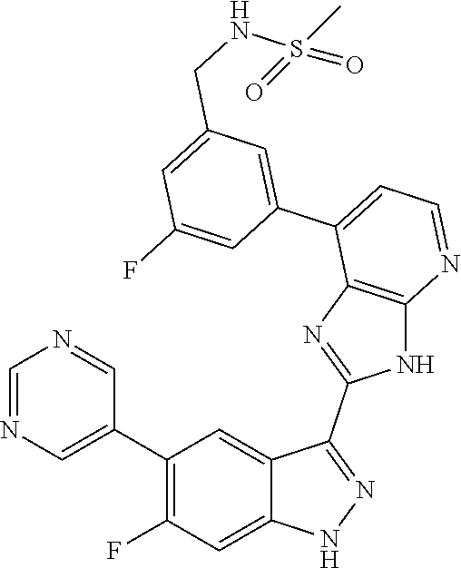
C1=NC=C(C2=C(F)C=C3C(=C2)C(C2=NC4=C(N2)N=CC=C4C2=CC(CNS(=O)(C)=O)=CC(F)=C2)=NN3)C=N1
